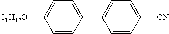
C1=CC(C2=CC=C([CN])C=C2)=CC=C1[C8H17O]
